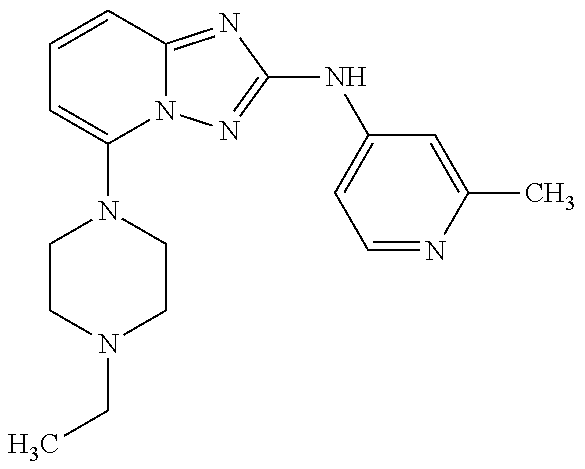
C1(N2CCN(CC)CC2)=CC=CC2=NC(NC3=CC=NC(C)=C3)=NN12
